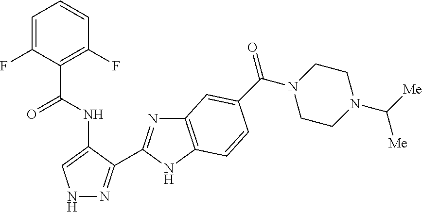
N1N=C(C2=NC3=C(N2)C=CC(C(N2CCN(C([Me])[Me])CC2)=O)=C3)C(NC(C2=C(F)C=CC=C2F)=O)=C1
